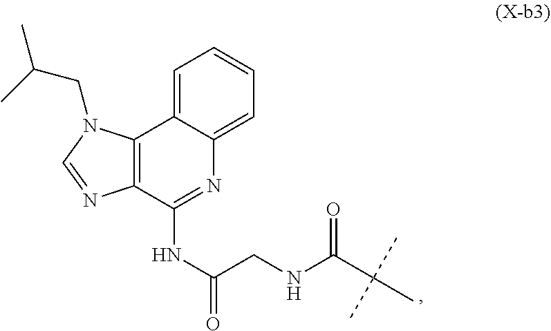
N(C(=O)CNC(=O)C(C)(C)C)C1=NC2=CC=CC=C2C2=C1N=CN2CC(C)C
